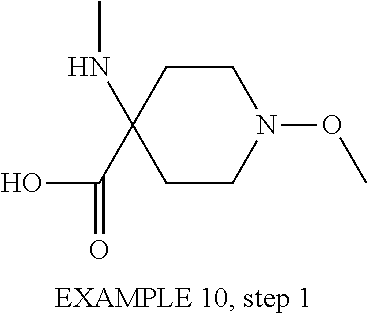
N(C1(C(O)=O)CCN(OC)CC1)C
